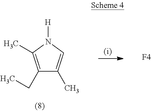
C1(CC)=C(C)N([H])C=C1C.[F4]
